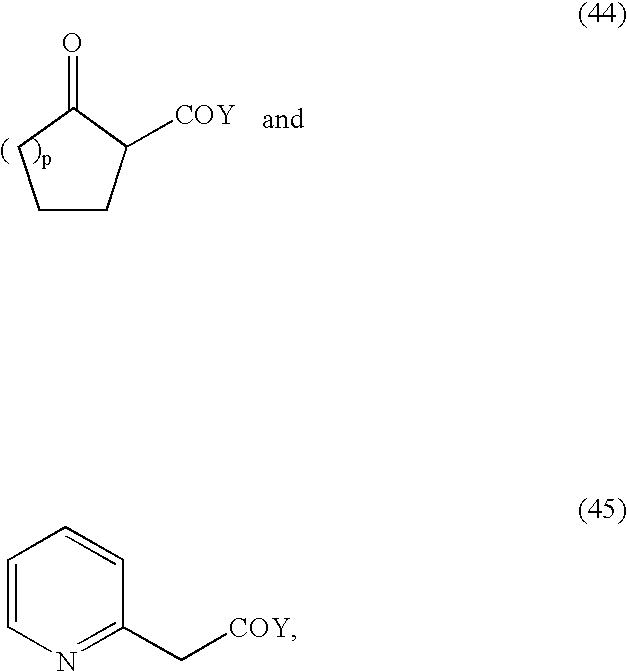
C1CC([COY])C(=O)C1.C1=CN=C(C[COY])C=C1
